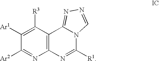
C12=C(C([R3])=C([Ar1])C([Ar2])=N1)C1=NN=CN1C([R1])=N2
